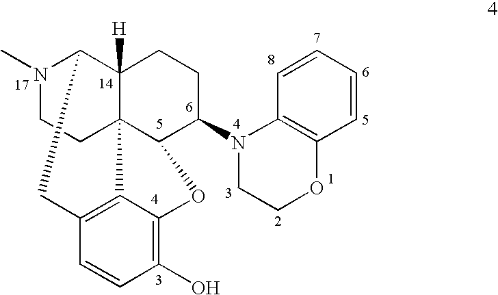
N1(C)CCC23C4([H])C1CC1=C2C(=C(O)C=C1)OC3C(N1C2=C(C=CC=C2)OCC1)CC4
